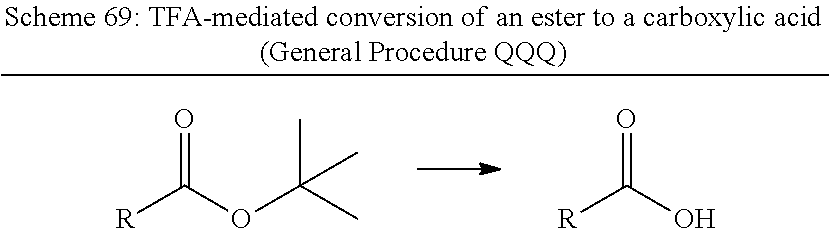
[R]C(OC(C)(C)C)=O.[R]C(O)=O
